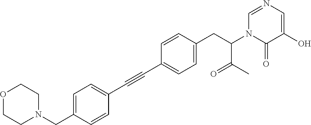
C1=C(CN2CCOCC2)C=CC(C#CC2=CC=C(CC(N3C(=O)C(O)=CN=C3)C(=O)C)C=C2)=C1
